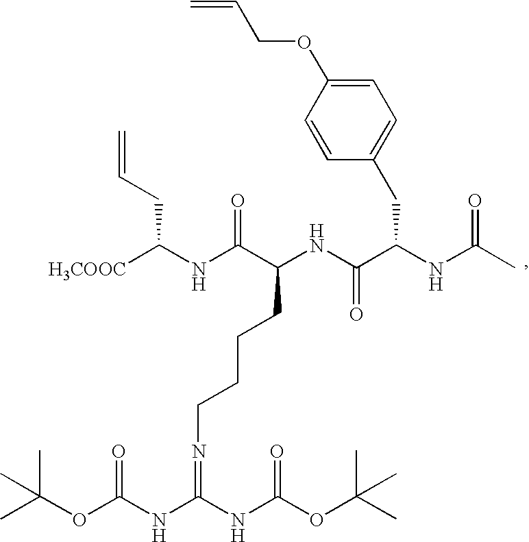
[H3COOC]C(NC(C(NC(C(NC(C)=O)CC1=CC=C(OCC=C)C=C1)=O)CCCCN=C(NC(=O)OC(C)(C)C)NC(OC(C)(C)C)=O)=O)CC=C
